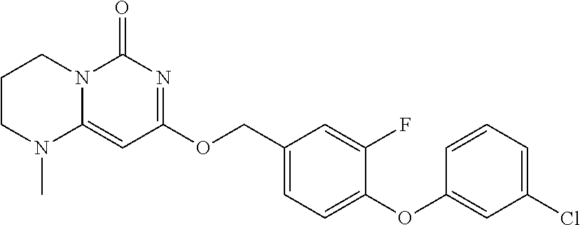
C1CN(C)C2=CC(OCC3=CC=C(OC4=CC(Cl)=CC=C4)C(F)=C3)=NC(=O)N2C1
